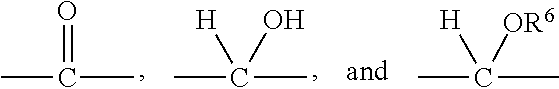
CC(C)=O.CC(C)(O)[H].CC(C)([OR6])[H]
